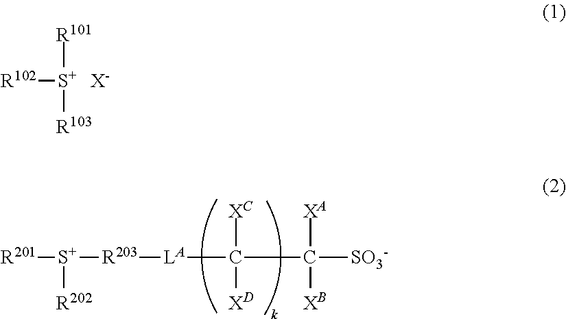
[R102][S+]([R101])[R103].[X-].[R201][S+]([R203][LA]C(C([SO3-])([XA])[XB])([XC])[XD])[R202]
